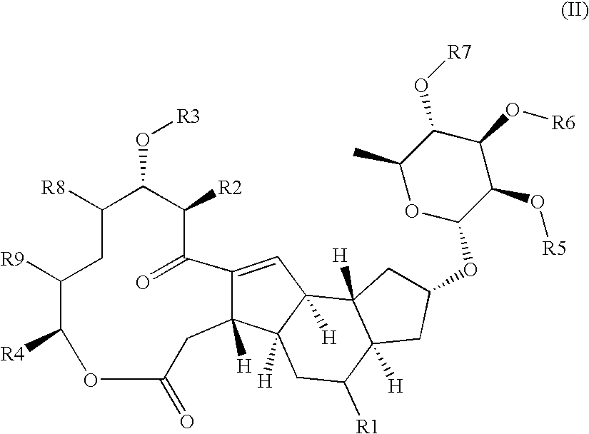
C1([R8])CC([R9])C([R4])OC(=O)CC2([H])C(=CC3([H])C2([H])CC([R1])C2([H])C3([H])CC(OC3C(O[R5])C(O[R6])C(O[R7])C(C)O3)C2)C(=O)C([R2])C1O[R3]
